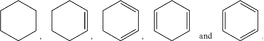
C1CCCCC1.C1CCC=CC1.C1CC=CC=C1.C1C=CCC=C1.C1=CC=CC=C1
